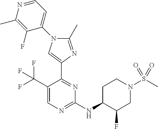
C1(C(F)(F)F)=CN=C(NC2C(F)CN(S(C)(=O)=O)CC2)N=C1C1=CN(C2=CC=NC(C)=C2F)C(C)=N1
